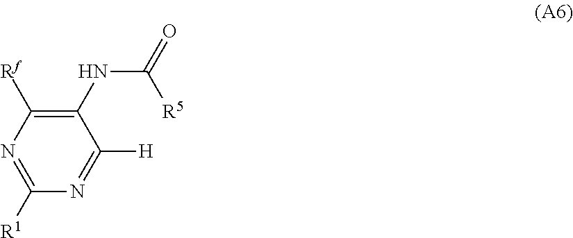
C1([Rf])=C(NC(=O)[R5])C([H])=NC([R1])=N1
